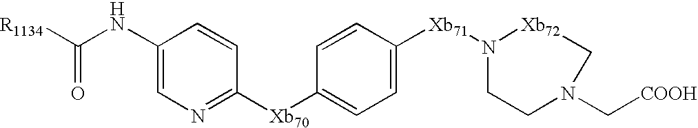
[R1134]C(NC1=CN=C([Xb70]C2=CC=C([Xb71]N3CCN(C[COOH])C[Xb72]3)C=C2)C=C1)=O
